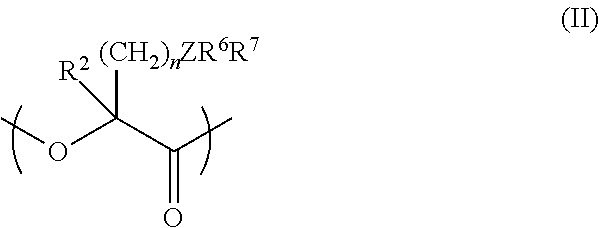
COC(C(C)=O)([(CH2)nZR6R7])[R2]
